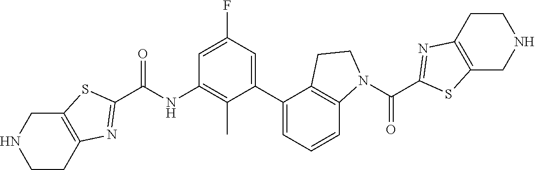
C1=C(F)C=C(C2=CC=CC3=C2CCN3C(C2=NC3=C(S2)CNCC3)=O)C(C)=C1NC(C1=NC2=C(S1)CNCC2)=O
